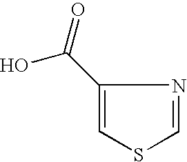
S1C=NC(C(=O)O)=C1
